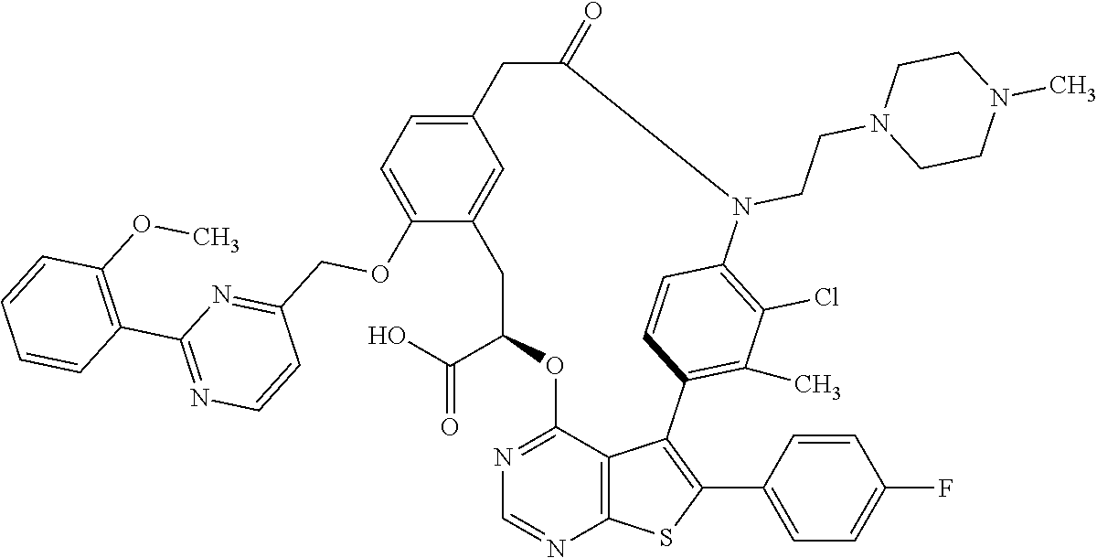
C1C(C(O)=O)OC2=NC=NC3=C2C(=C(C2=CC=C(F)C=C2)S3)C2=C(C)C(Cl)=C(C=C2)N(CCN2CCN(C)CC2)C(=O)CC2=CC=C(OCC3=NC(C4=C(OC)C=CC=C4)=NC=C3)C1=C2
